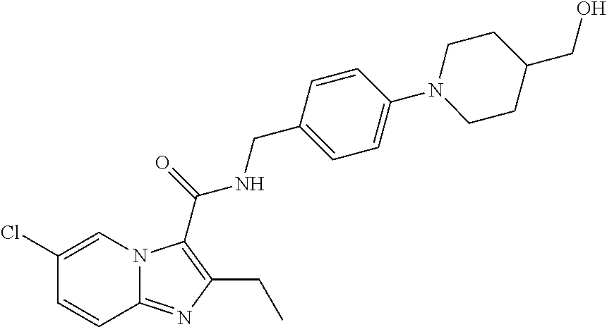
C1(Cl)=CN2C(=NC(CC)=C2C(=O)NCC2=CC=C(N3CCC(CO)CC3)C=C2)C=C1
